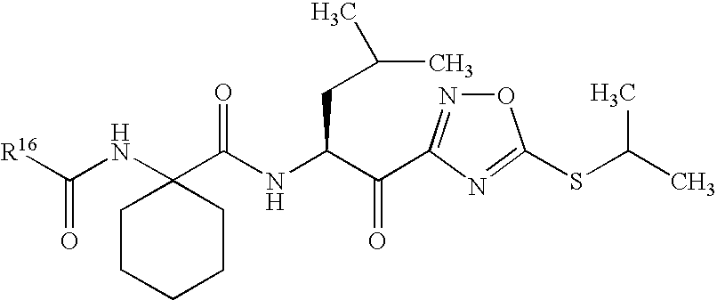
O1N=C(C(C(NC(C2(NC([R16])=O)CCCCC2)=O)CC(C)C)=O)N=C1SC(C)C
